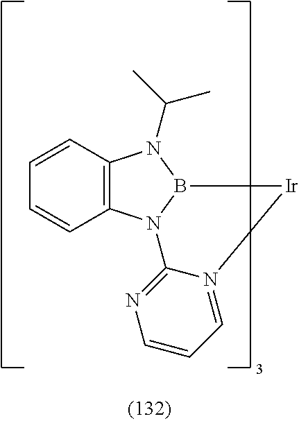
C12=C(N3B(N1C(C)C)[Ir]N1=CC=CN=C31)C=CC=C2
